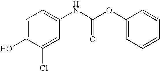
C1=C(O)C(Cl)=CC(NC(OC2=CC=CC=C2)=O)=C1
